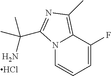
N12C=CC=C(F)C1=C(C)N=C2C(N)(C)C.Cl
